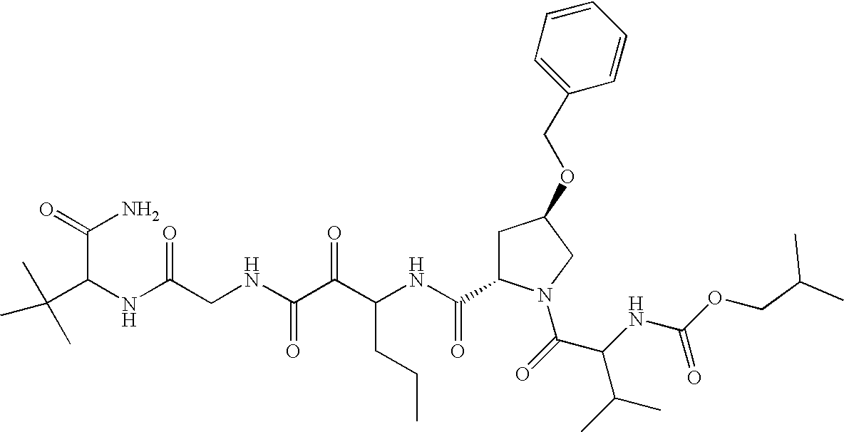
O(C(NC(C(=O)N1CC(OCC2=CC=CC=C2)CC1C(NC(C(C(NCC(NC(C(N)=O)C(C)(C)C)=O)=O)=O)CCC)=O)C(C)C)=O)CC(C)C
